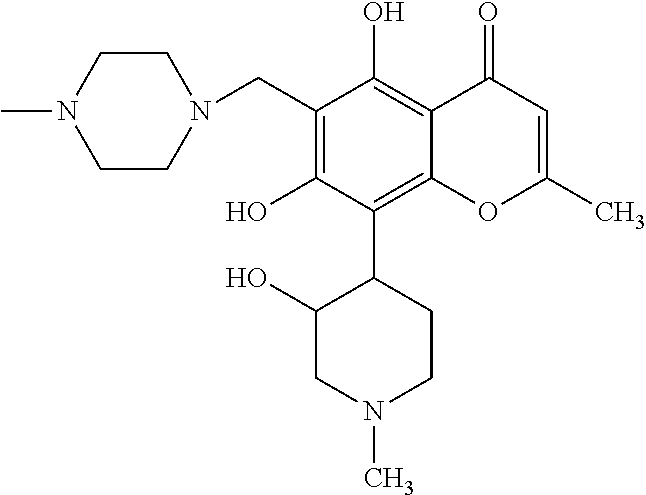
C1(CN2CCN(C)CC2)=C(O)C(C2C(O)CN(C)CC2)=C2C(=C1O)C(=O)C=C(C)O2
